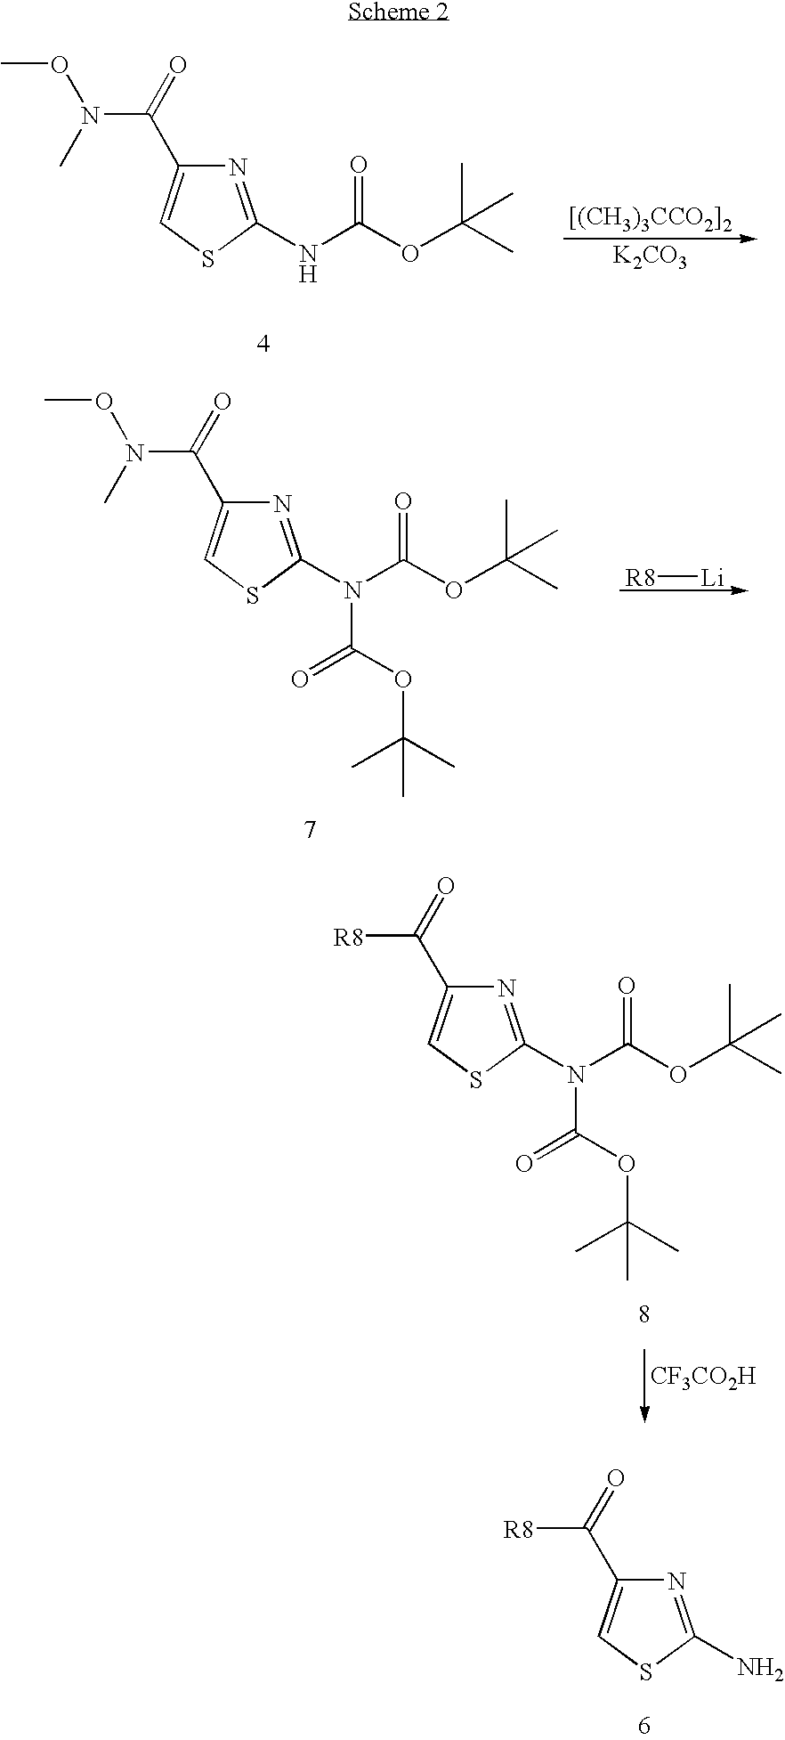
[[(CH3)3CCO2]2].N1=C(NC(OC(C)(C)C)=O)SC=C1C(=O)N(OC)C.[K2CO3].N1=C(N(C(OC(C)(C)C)=O)C(=O)OC(C)(C)C)SC=C1C(N(OC)C)=O.[R8][Li].N1=C(N(C(OC(C)(C)C)=O)C(=O)OC(C)(C)C)SC=C1C([R8])=O.[CF3CO2H].N1=C(N)SC=C1C([R8])=O
